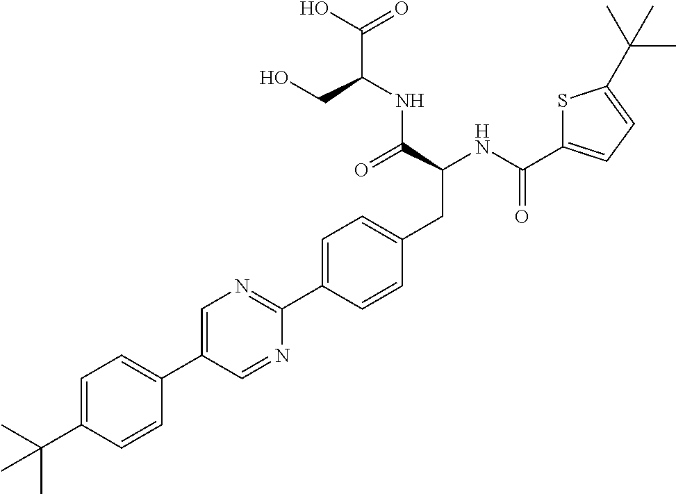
CC(C1=CC=C(C2=CN=C(C3=CC=C(CC(NC(=O)C4=CC=C(C(C)(C)C)S4)C(=O)NC(C(O)=O)CO)C=C3)N=C2)C=C1)(C)C
